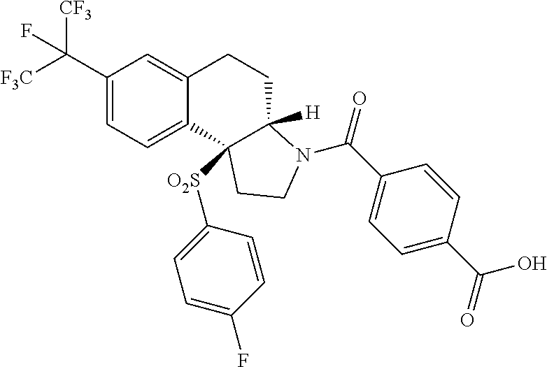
C1(C([F3C])([CF3])F)=CC=C2C(=C1)CCC1([H])C2([O2S]C2=CC=C(F)C=C2)CCN1C(C1=CC=C(C(=O)O)C=C1)=O
